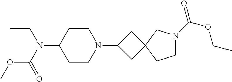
C1CC(N(C(OC)=O)CC)CCN1C1CC2(C1)CN(C(=O)OCC)CC2
